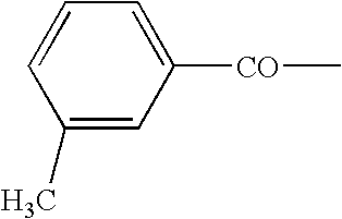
C1(C)=CC([CO]C)=CC=C1
